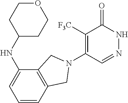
C1([F3C])=C(N2CC3=C(C(NC4CCOCC4)=CC=C3)C2)C=NNC1=O
